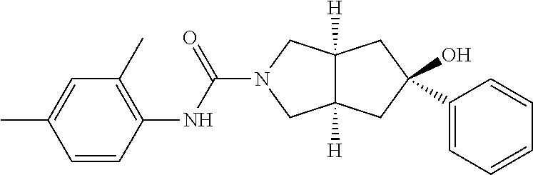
C12([H])C([H])(CC(O)(C3=CC=CC=C3)C1)CN(C(NC1=C(C)C=C(C)C=C1)=O)C2
